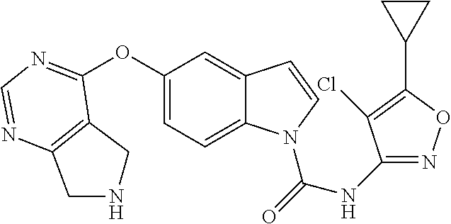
C12=C(C(OC3=CC=C4C(=C3)C=CN4C(=O)NC3=NOC(C4CC4)=C3Cl)=NC=N1)CNC2
